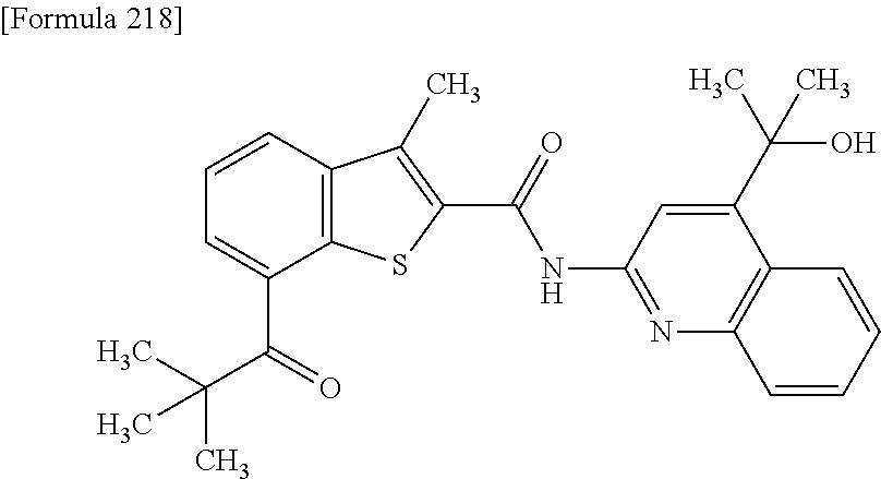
C1=C(C(=O)C(C)(C)C)C2=C(C=C1)C(C)=C(C(=O)NC1=NC3=C(C(C(C)(O)C)=C1)C=CC=C3)S2
